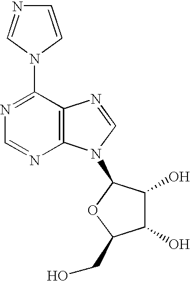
C1=CN(C2=NC=NC3=C2N=CN3C2C(O)C(O)C(CO)O2)C=N1
